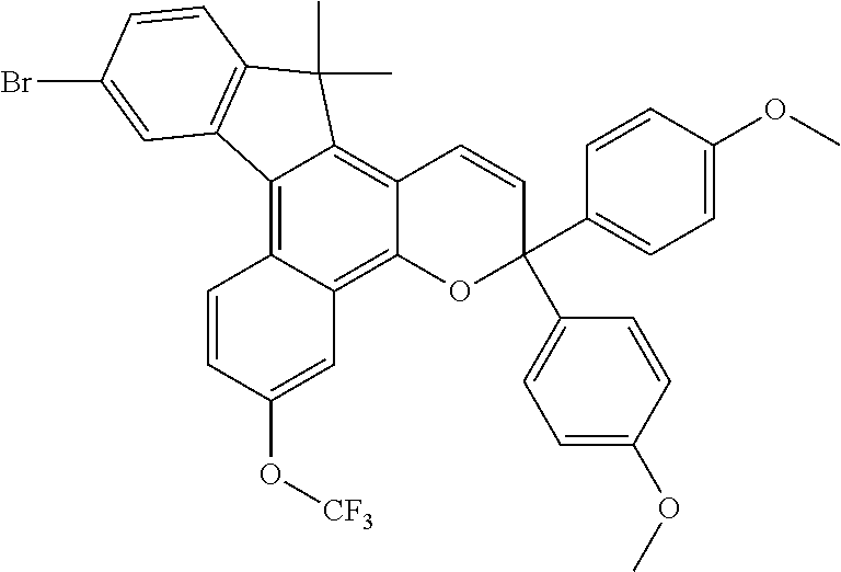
C1=CC(O[CF3])=CC2=C3C(=C4C(=C12)C1=C(C4(C)C)C=CC(Br)=C1)C=CC(C1=CC=C(OC)C=C1)(C1=CC=C(OC)C=C1)O3
